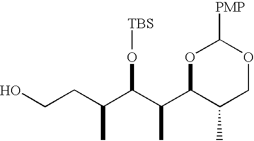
O1C(C(C(C(CCO)C)O[TBS])C)C(C)COC1[PMP]
